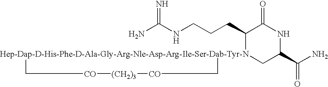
NC(NCCCC1[Hep-Dap-D-His-Phe-D-Ala-Gly-Arg-Nle-Asp-Arg-Ile-Ser-Dab-Tyr-N]2(CC(C(N)=O)NC1=O)C[CO][(CH2)3][CO]C2)=N
